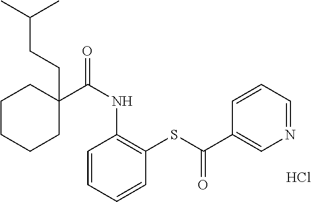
C1(C(NC2=C(SC(C3=CN=CC=C3)=O)C=CC=C2)=O)(CCC(C)C)CCCCC1.Cl
